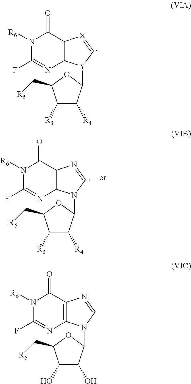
N1([R6])C(F)=NC2=C(C1=O)[X]=C[Y]2C1C([R4])C([R3])C(C[R5])O1.N1([R6])C(F)=NC2=C(C1=O)N=CN2C1C([R4])C([R3])C(C[R5])O1.N1([R6])C(F)=NC2=C(C1=O)N=CN2C1C(O)C(O)C(C[R5])O1
